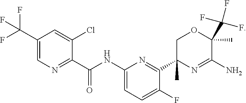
N1=C(C(NC2=CC=C(F)C(C3(C)N=C(N)C(C)(C(F)(F)F)OC3)=N2)=O)C(Cl)=CC(C(F)(F)F)=C1
